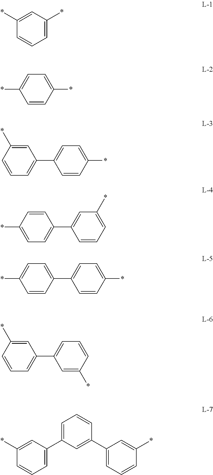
C1(*)=CC(*)=CC=C1.C1=C(*)C=CC(*)=C1.*C1=CC(C2=CC=C(*)C=C2)=CC=C1.C1=CC(*)=CC=C1C1=CC(*)=CC=C1.C1(*)=CC=C(C2=CC=C(*)C=C2)C=C1.*C1=CC(C2=CC=CC(*)=C2)=CC=C1.C1=C(C2=CC=CC(*)=C2)C=C(C2=CC=CC(*)=C2)C=C1
